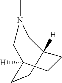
C1C2([H])CCC([H])(CN(C)C2)C1
